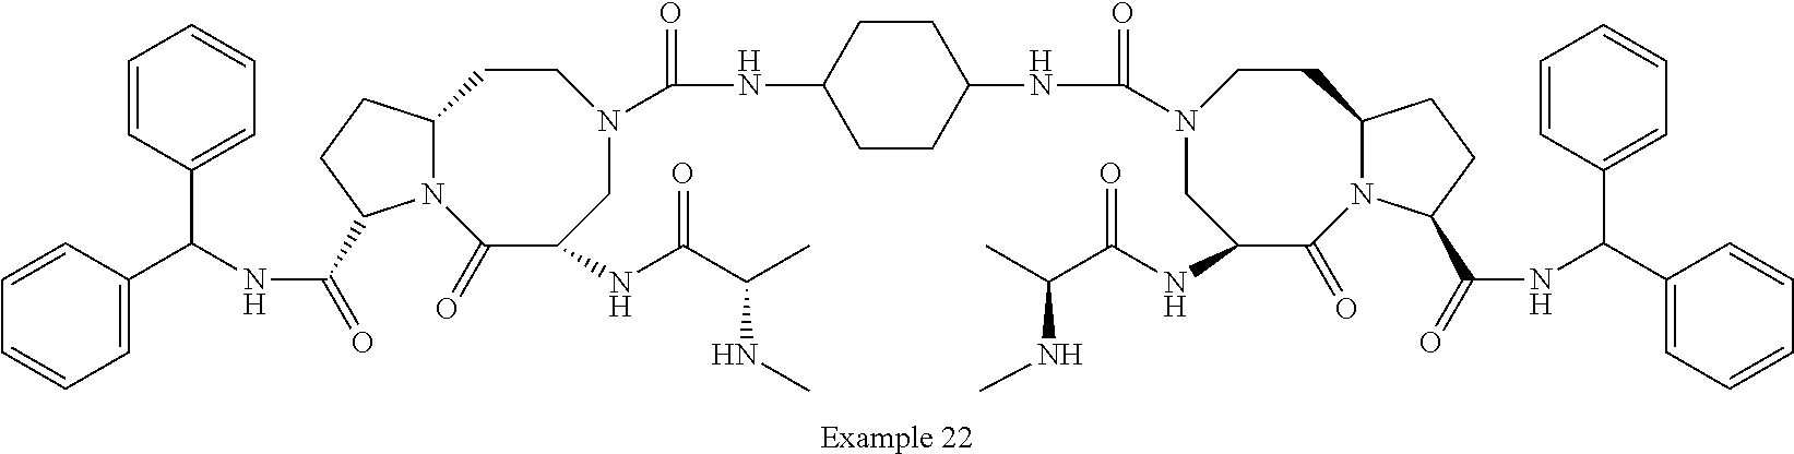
C1C(NC(=O)C(NC)C)C(=O)N2C(CCN1C(=O)NC1CCC(NC(N3CC(NC(=O)C(NC)C)C(=O)N4C(CC3)CCC4C(NC(C3=CC=CC=C3)C3=CC=CC=C3)=O)=O)CC1)CCC2C(NC(C1=CC=CC=C1)C1=CC=CC=C1)=O
